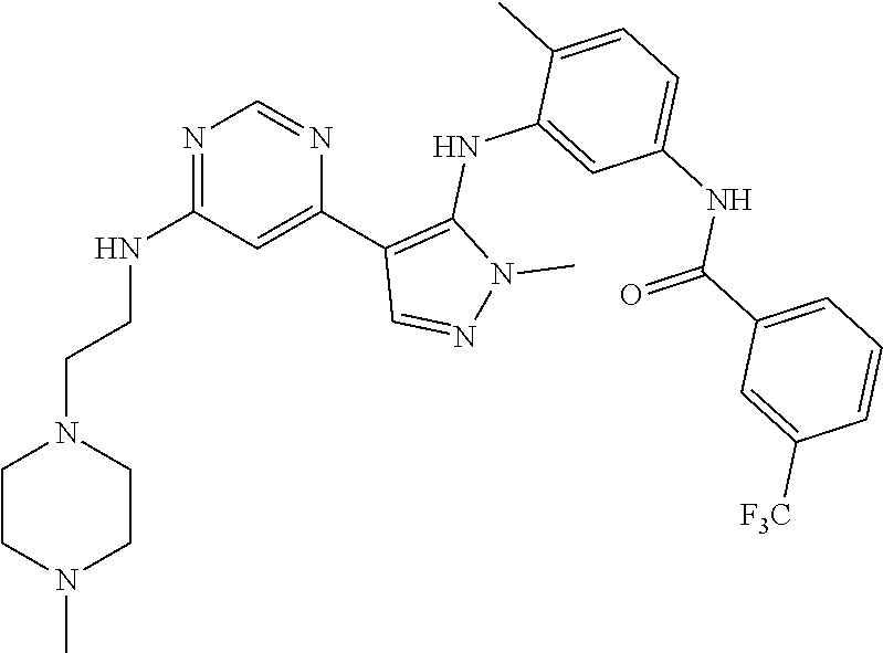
N1=C(NCCN2CCN(C)CC2)C=C(C2=C(NC3=CC(NC(C4=CC=CC([F3C])=C4)=O)=CC=C3C)N(C)N=C2)N=C1
